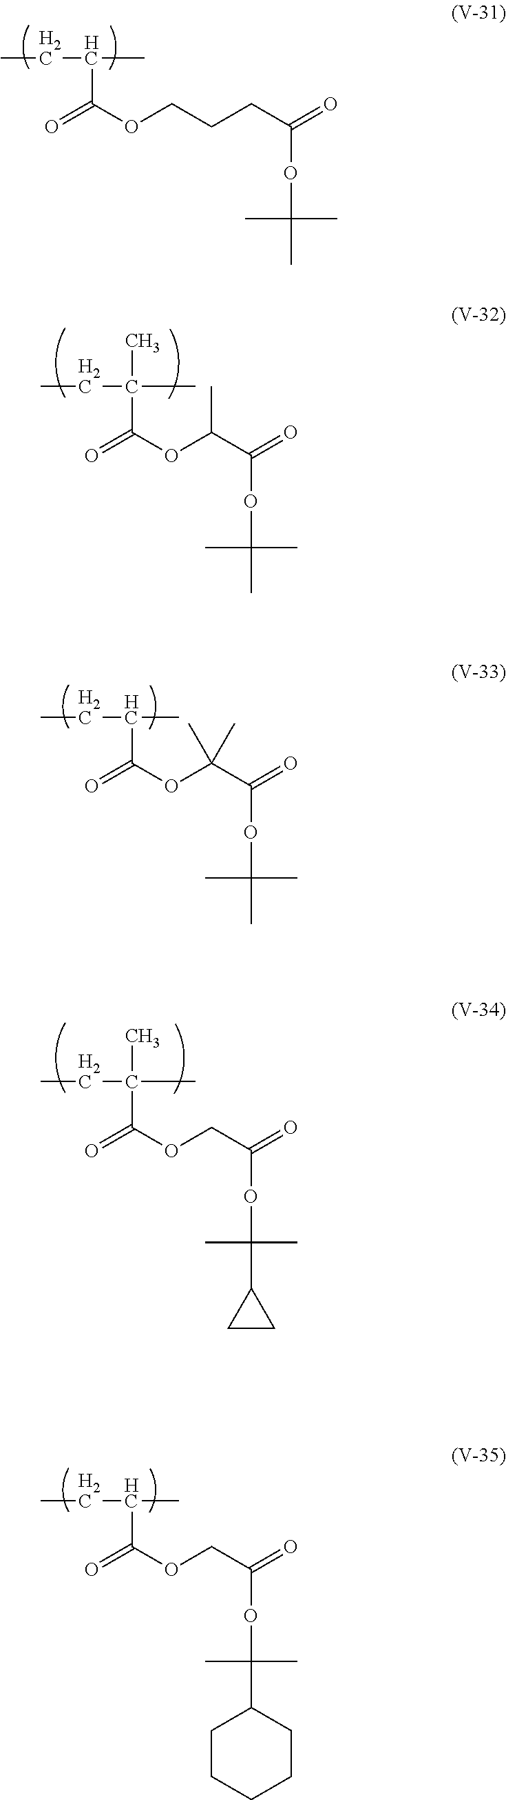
CCC(C)C(OC(C(=O)OC(C)(C)C)(C)C)=O.CCC(C)(C(OCC(=O)OC(C)(C)C1CC1)=O)C.CCC(C)C(OCCCC(=O)OC(C)(C)C)=O.CCC(C)(C(OC(C(=O)OC(C)(C)C)C)=O)C.CCC(C)C(OCC(=O)OC(C)(C)C1CCCCC1)=O
